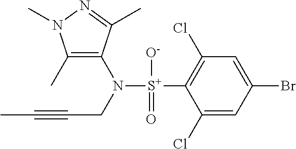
C1(C)=C(N([S+](C2=C(Cl)C=C(Br)C=C2Cl)([O-])=O)CC#CC)C(C)=NN1C
